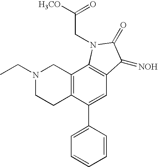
N1(CC)CCC2=C(C1)C1=C(C=C2C2=CC=CC=C2)C(=[NOH])C(=O)N1CC([H3CO])=O
